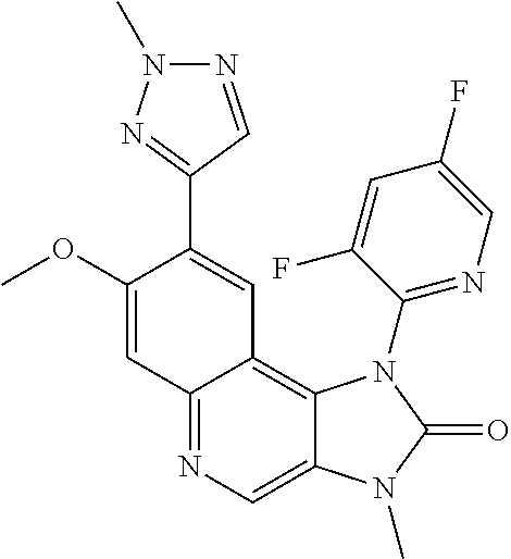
C12=NC=C3C(=C1C=C(C1=NN(C)N=C1)C(OC)=C2)N(C1=NC=C(F)C=C1F)C(=O)N3C
